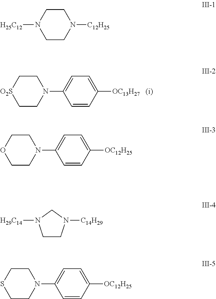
C1C[O2S]CCN1C1=CC=C([OC13H27])C=C1.C1CN([H25C12])CCN1[C12H25].C1COCCN1C1=CC=C([OC12H25])C=C1.C1CN([C14H29])CN1[H29C14].C1CSCCN1C1=CC=C([OC12H25])C=C1
